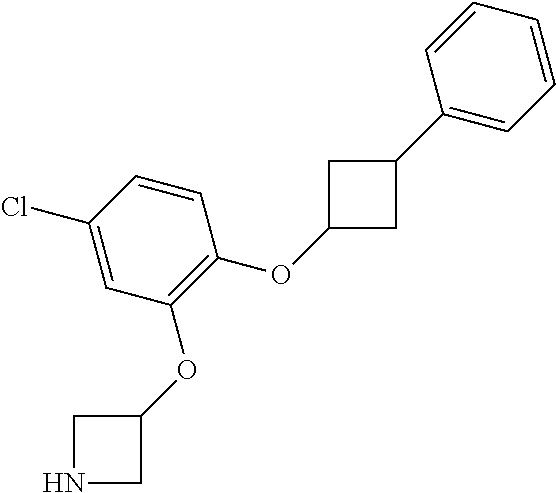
C1=CC(Cl)=CC(OC2CNC2)=C1OC1CC(C2=CC=CC=C2)C1
